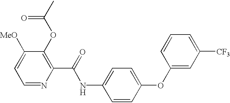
N(C1=CC=C(OC2=CC([CF3])=CC=C2)C=C1)C(C1=C(OC(C)=O)C([MeO])=CC=N1)=O
